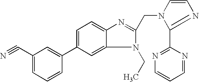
C1=C(C2=CC(C#N)=CC=C2)C=C2C(=C1)N=C(CN1C(C3=NC=CC=N3)=NC=C1)N2CC
